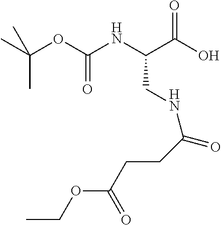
CC(OC(NC(C(O)=O)CNC(CCC(OCC)=O)=O)=O)(C)C
